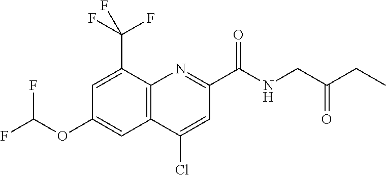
C1(Cl)=CC(C(NCC(CC)=O)=O)=NC2=C1C=C(OC(F)F)C=C2C(F)(F)F
